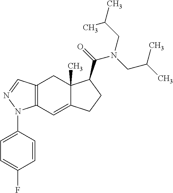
C12=C(C=C3C(C)(C1)C(C(=O)N(CC(C)C)CC(C)C)CC3)N(C1=CC=C(F)C=C1)N=C2
